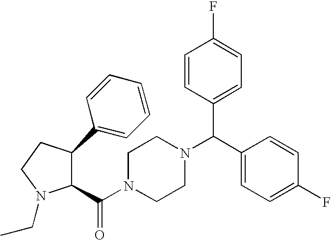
C(N1CCN(C(C2=CC=C(F)C=C2)C2=CC=C(F)C=C2)CC1)(=O)C1C(C2=CC=CC=C2)CCN1CC
